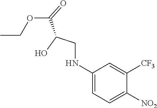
C1(NCC(O)C(=O)OCC)=CC=C([NO2])C([CF3])=C1
